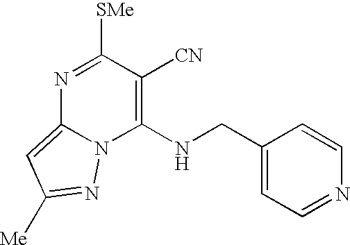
C1(NCC2=CC=NC=C2)=C([CN])C([SMe])=NC2=CC([Me])=NN12
